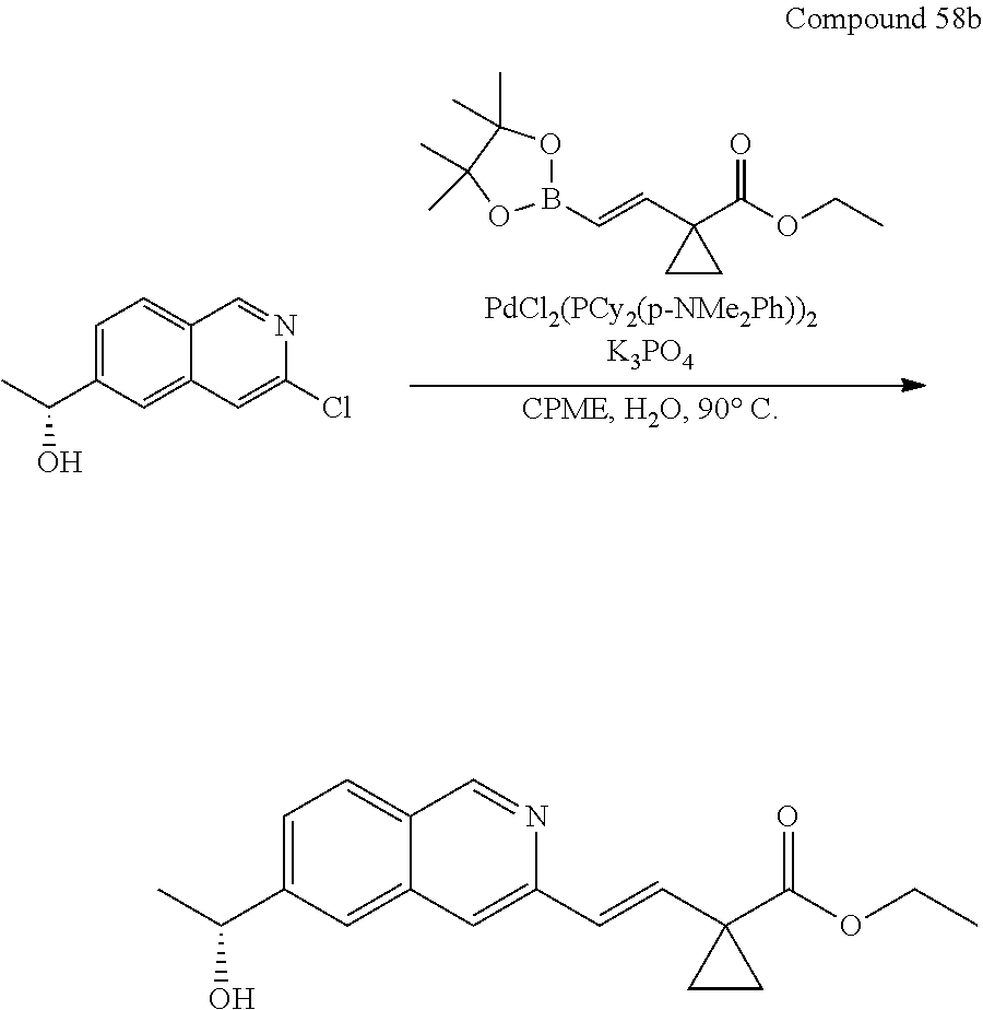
C(=CC1(C(OCC)=O)CC1)B1OC(C)(C)C(C)(C)O1.C1=C(C(C)O)C=C2C(=C1)C=NC(Cl)=C2.C1=C(C(C)O)C=C2C(=C1)C=NC(C=CC1(C(OCC)=O)CC1)=C2
